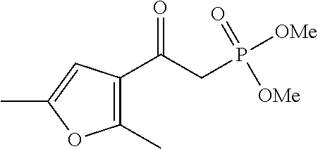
C1(C(CP(=O)([OMe])[OMe])=O)=C(C)OC(C)=C1
